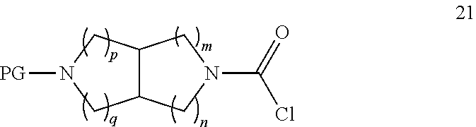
C12C(CN([PG])C1)CN(C(=O)Cl)C2
